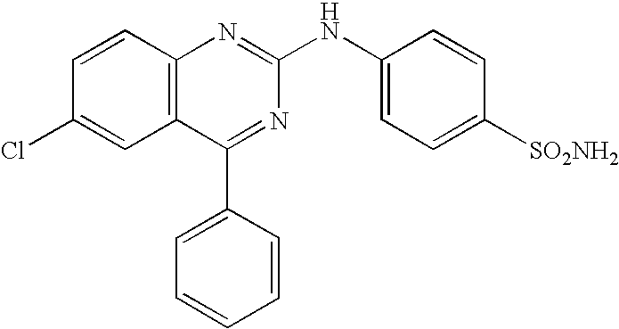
C12=C(C=CC(Cl)=C1)N=C(NC1=CC=C([SO2NH2])C=C1)N=C2C1=CC=CC=C1
